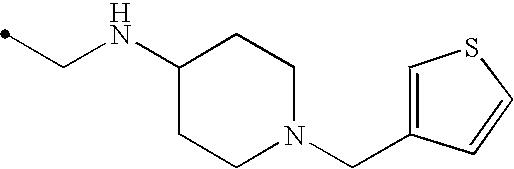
C1(NCC)CCN(CC2=CSC=C2)CC1
